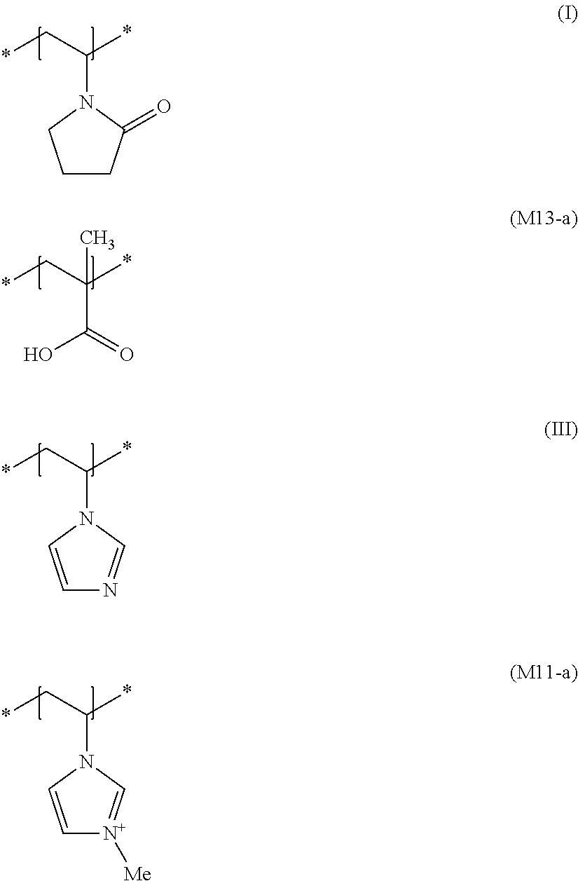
*CC(*)N1C=[N+]([Me])C=C1.*CC(*)N1C(=O)CCC1.*CC(*)N1C=NC=C1.*CC(*)(C(=O)O)C
